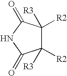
C1([R2])([R3])C([R2])([R3])C(=O)NC1=O
